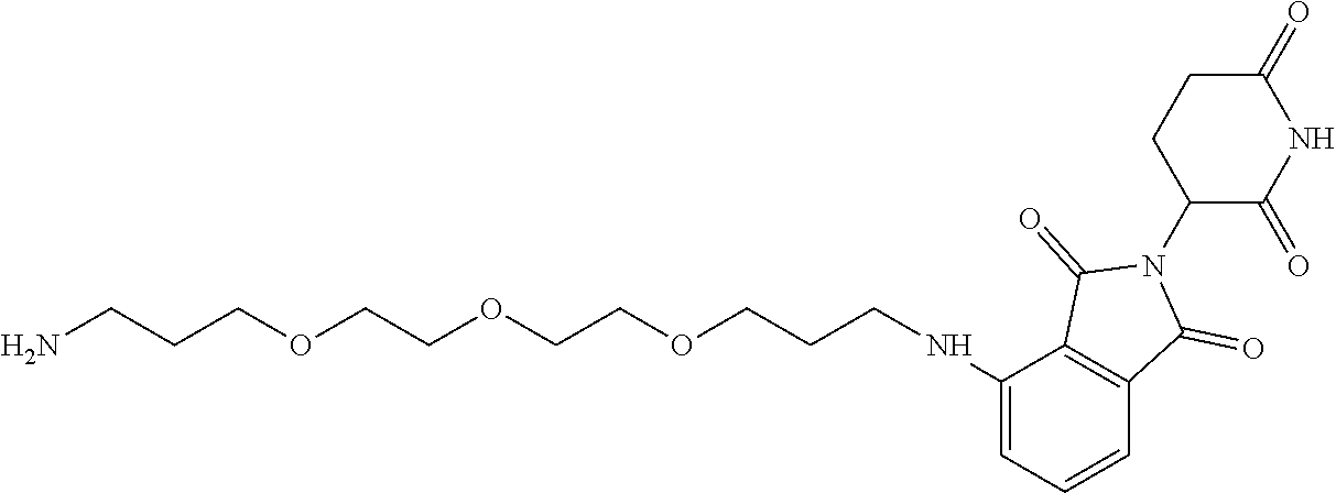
NCCCOCCOCCOCCCNC1=CC=CC2=C1C(=O)N(C1C(=O)NC(=O)CC1)C2=O
